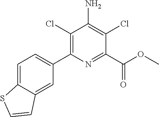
C1(C2=CC=C3C(=C2)C=CS3)=C(Cl)C(N)=C(Cl)C(C(=O)OC)=N1
